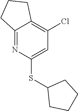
C12=NC(SC3CCCC3)=CC(Cl)=C1CCC2
